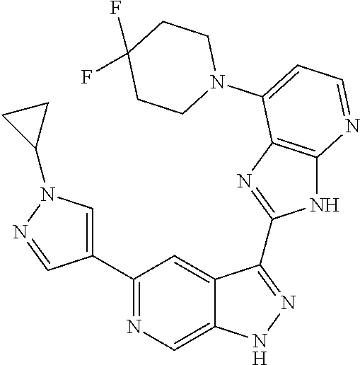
C1(C2=NC=C3C(=C2)C(C2=NC4=C(N2)N=CC=C4N2CCC(F)(F)CC2)=NN3)=CN(C2CC2)N=C1
